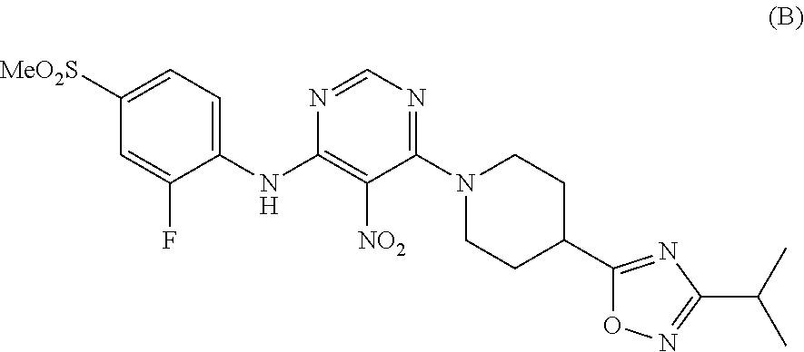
N1=CN=C(N2CCC(C3=NC(C(C)C)=NO3)CC2)C([NO2])=C1NC1=CC=C([MeO2S])C=C1F
